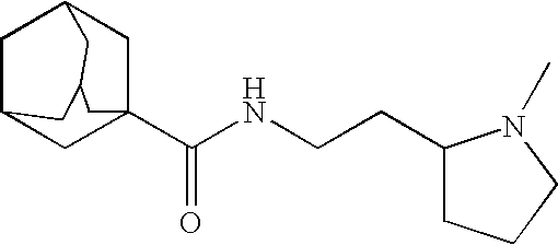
C1C2CC3(C(NCCC4CCCN4C)=O)CC1CC(C2)C3
